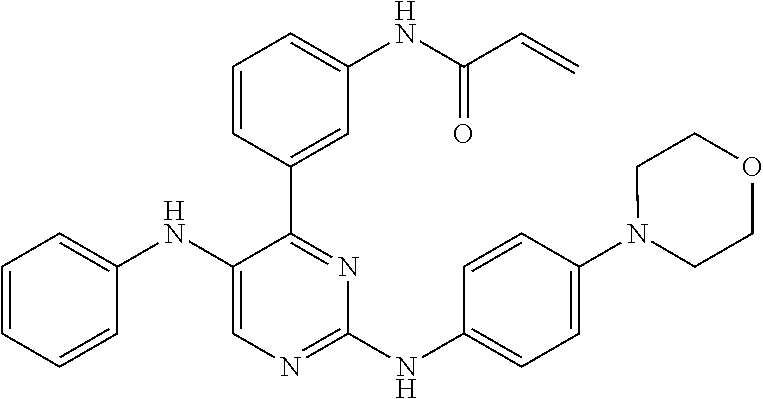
C1=C(C2=NC(NC3=CC=C(N4CCOCC4)C=C3)=NC=C2NC2=CC=CC=C2)C=CC=C1NC(C=C)=O
